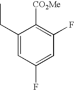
[CO2Me]C1=C(F)C=C(F)C=C1CC
